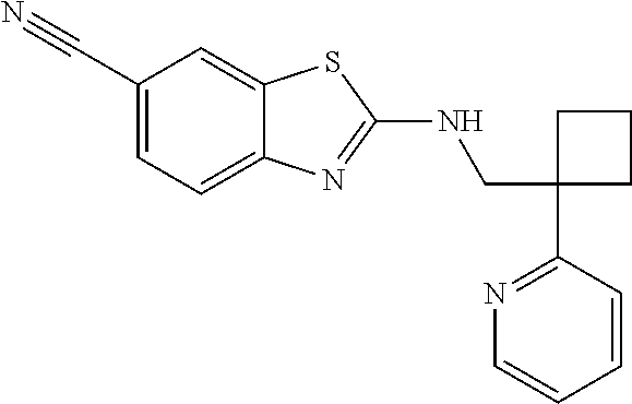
C1(CNC2=NC3=CC=C(C#N)C=C3S2)(C2=NC=CC=C2)CCC1
